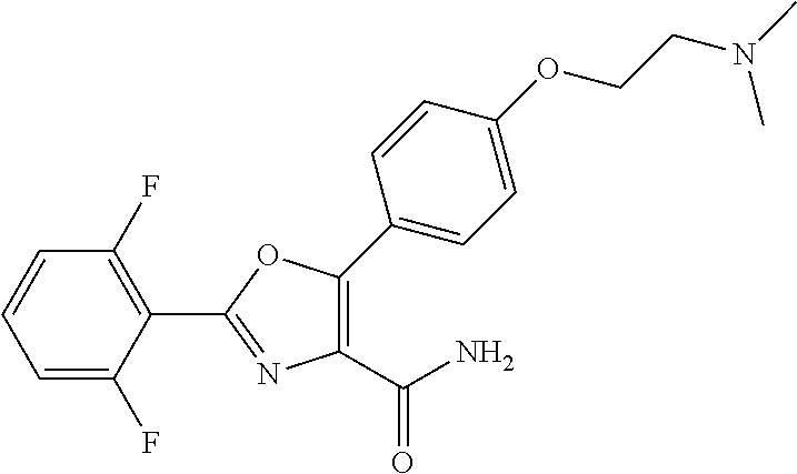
C1=C(F)C(C2=NC(C(N)=O)=C(C3=CC=C(OCCN(C)C)C=C3)O2)=C(F)C=C1
